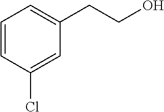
C1=CC(Cl)=CC(CCO)=C1
